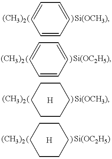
C1=CC=CC=C1.[Si(OCH3)].C1=CC=CC=C1.[Si(OC2H5)].C1CCCCC1.[Si(OCH3)].[H].C1CCCCC1.[Si(OC2H5)].[H]
